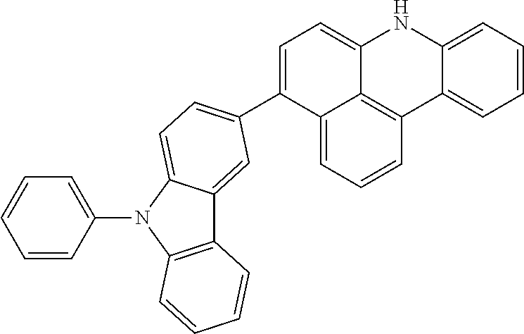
C1=C2C3=C(C4=CC=CC=C4N2)C=CC=C3C(C2=CC=C3C(=C2)C2=C(N3C3=CC=CC=C3)C=CC=C2)=C1
